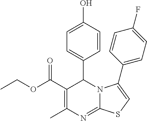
C1(C(OCC)=O)=C(C)N=C2N(C1C1=CC=C(O)C=C1)C(C1=CC=C(F)C=C1)=CS2
